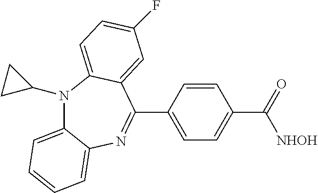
N1(C2CC2)C2=CC=CC=C2N=C(C2=CC=C(C([NHOH])=O)C=C2)C2=CC(F)=CC=C12
